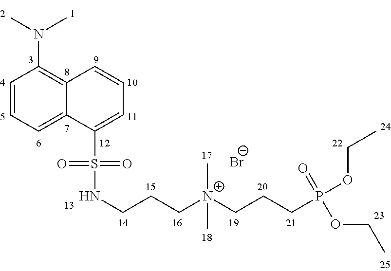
C1=CC=C2C(=C1N(C)C)C=CC=C2S(=O)(=O)NCCC[N+](CCCP(OCC)(=O)OCC)(C)C.[Br-]
